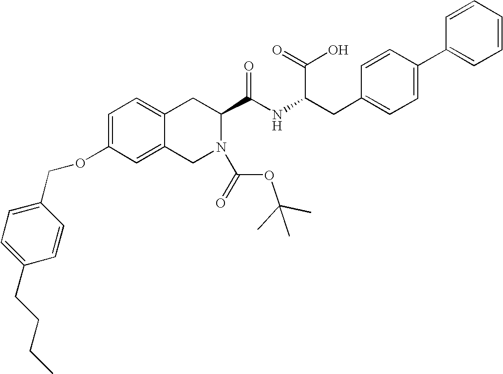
C12=CC=C(OCC3=CC=C(CCCC)C=C3)C=C1CN(C(=O)OC(C)(C)C)C(C(NC(CC1=CC=C(C3=CC=CC=C3)C=C1)C(=O)O)=O)C2
